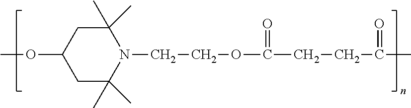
COC1CC(C)(C)N(CCOC(=O)CCC(C)=O)C(C)(C)C1
